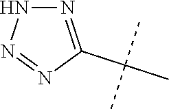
N1N=C(C(C)(C)C)N=N1
